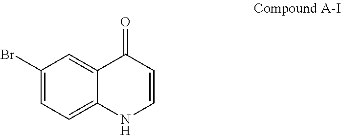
C1(Br)=CC=C2C(=C1)C(=O)C=CN2
